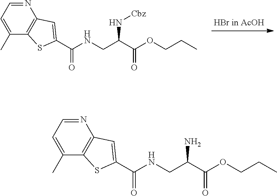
C1(C)=CC=NC2=C1SC(C(=O)NCC(C(=O)OCCC)N[Cbz])=C2.C1(C)=CC=NC2=C1SC(C(=O)NCC(C(=O)OCCC)N)=C2
